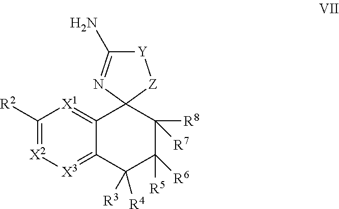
C1([R2])=[X2][X3]=C2C(=[X1]1)C1(C([R8])([R7])C([R5])([R6])C2([R3])[R4])[Z][Y]C(N)=N1
